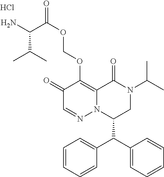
C1=CC=CC(C(C2=CC=CC=C2)C2CN(C(C)C)C(=O)C3=C(OCOC(C(N)C(C)C)=O)C(=O)C=NN23)=C1.Cl
